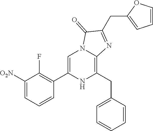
C1([O2N])=CC=CC(C2=CN3C(=C(CC4=CC=CC=C4)N2)N=C(CC2=CC=CO2)C3=O)=C1F
